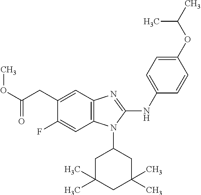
O(C(CC1=CC2=C(C=C1F)N(C1CC(C)(C)CC(C)(C)C1)C(NC1=CC=C(OC(C)C)C=C1)=N2)=O)C
